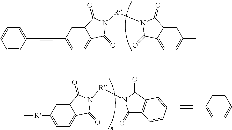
C1=CC(C#CC2=CC=C3C(=C2)C(=O)N([R]N2C(=O)C4=CC=C(C)C=C4C2=O)C3=O)=CC=C1.C[R]C1=CC=C2C(=C1)C(=O)N([R]N1C(=O)C3=C(C1=O)C=C(C#CC1=CC=CC=C1)C=C3)C2=O
